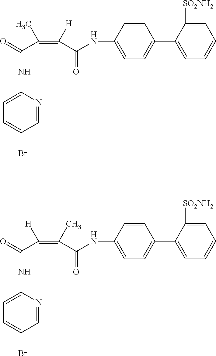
C1=CC(NC(C([H])=C(C)C(=O)NC2=CC=C(Br)C=N2)=O)=CC=C1C1=CC=CC=C1[SO2NH2].C1=CC(NC(C(C)=C([H])C(=O)NC2=CC=C(Br)C=N2)=O)=CC=C1C1=CC=CC=C1[SO2NH2]
